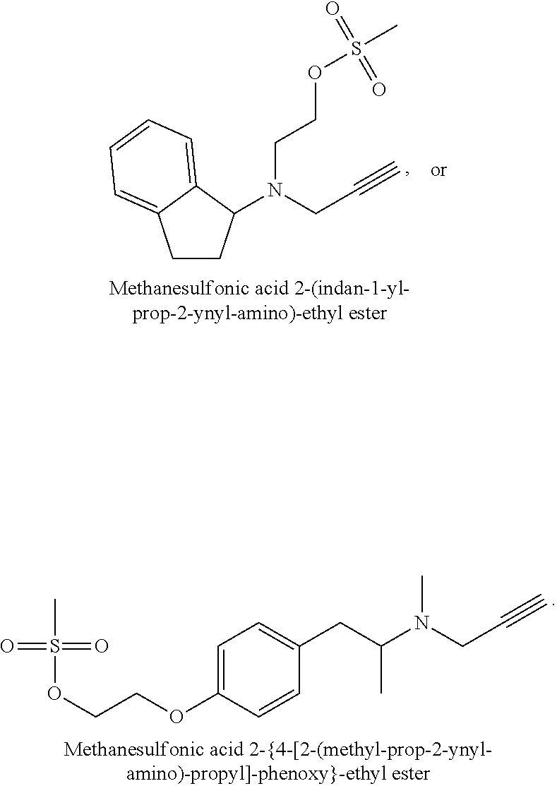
N(CC#C)(CCOS(C)(=O)=O)C1CCC2=CC=CC=C12.C(C(N(CC#C)C)C)C1=CC=C(OCCOS(C)(=O)=O)C=C1
